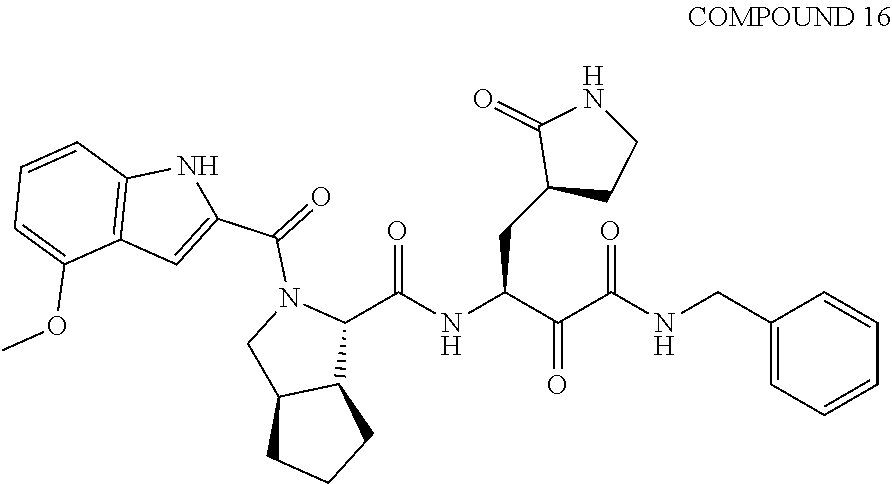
C(C(C(NC(C1N(C(=O)C2=CC3=C(N2)C=CC=C3OC)CC2C1CCC2)=O)CC1CCNC1=O)=O)(NCC1=CC=CC=C1)=O
